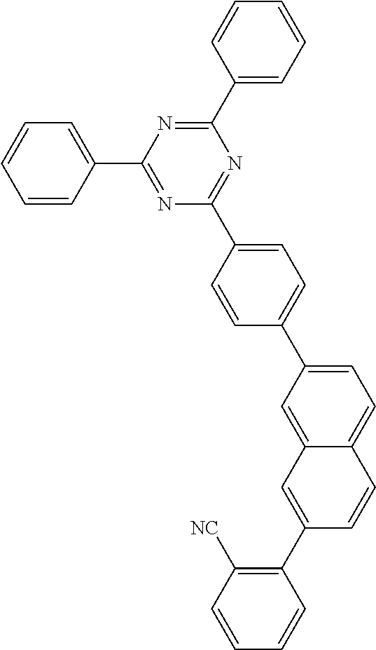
C1=CC(C2=NC(C3=CC=C(C4=CC=C5C(=C4)C=C(C4=C([NC])C=CC=C4)C=C5)C=C3)=NC(C3=CC=CC=C3)=N2)=CC=C1
